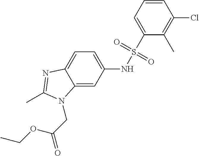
C1(S(=O)(=O)NC2=CC=C3C(=C2)N(CC(=O)OCC)C(C)=N3)=CC=CC(Cl)=C1C
